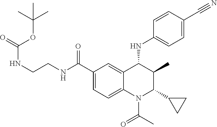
C1=C(C(NCCNC(=O)OC(C)(C)C)=O)C=C2C(=C1)N(C(C)=O)C(C1CC1)C(C)C2NC1=CC=C(C#N)C=C1
